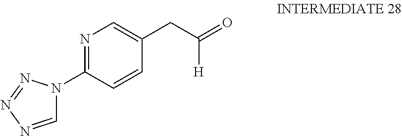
N1=C(N2C=NN=N2)C=CC(CC(=O)[H])=C1
